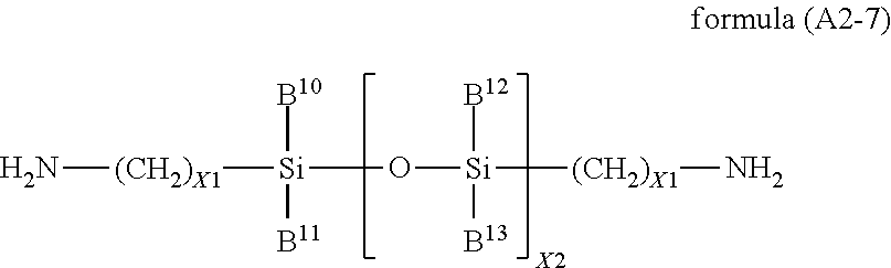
[(CH2)X1](N)[Si]([B10])([B11])O[Si]([B12])([B13])[(CH2)X1]N
